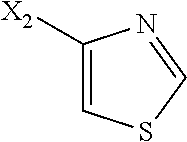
C1=C([X2])N=CS1
